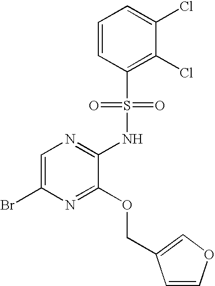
C1=C(Br)N=C(OCC2=COC=C2)C(NS(C2=C(Cl)C(Cl)=CC=C2)(=O)=O)=N1
